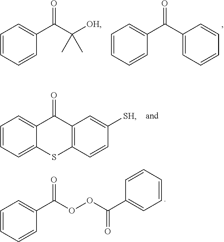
C1=CC=CC(C(C([OH])(C)C)=O)=C1.C1=CC=CC(C(C2=CC=CC=C2)=O)=C1.C1=CC=C2C(=C1)C(=O)C1=C(C=CC([SH])=C1)S2.C1=CC=CC(C(OOC(C2=CC=CC=C2)=O)=O)=C1
